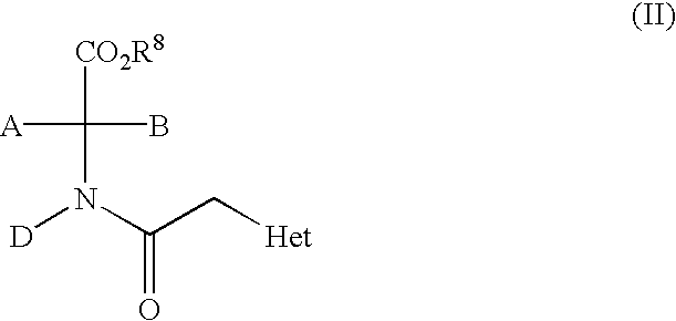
C(=O)(N([D])C(B)([A])[CO2R8])C[Het]
